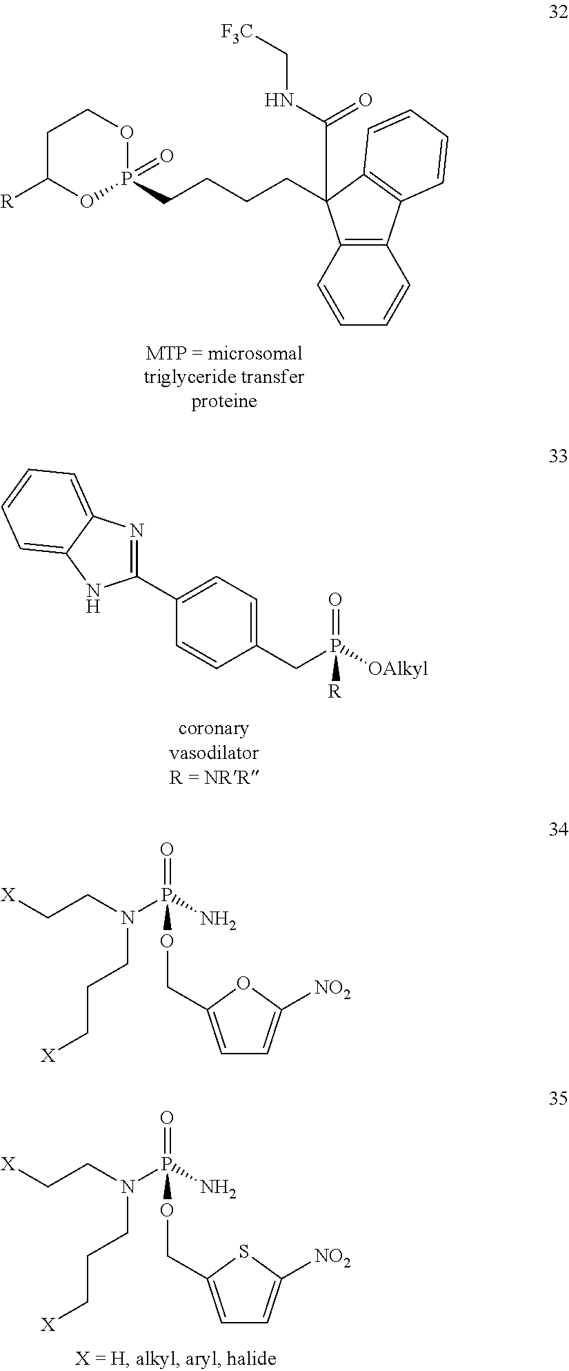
C1C([R])OP(=O)(CCCCC2(C(NC[F3C])=O)C3=C(C4=C2C=CC=C4)C=CC=C3)OC1.C1=C(COP(N)(N(CCC[X])CC[X])=O)SC([NO2])=C1.C1(CP(=O)([R])[OAlkyl])=CC=C(C2=NC3=CC=CC=C3N2)C=C1.C1=C(COP(N)(N(CCC[X])CC[X])=O)OC([NO2])=C1
